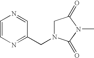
C1=CN=C(CN2CC(=O)N(C)C2=O)C=N1
